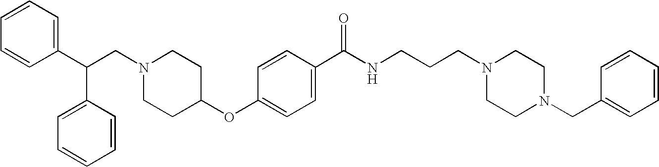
N1(CC(C2=CC=CC=C2)C2=CC=CC=C2)CCC(OC2=CC=C(C(NCCCN3CCN(CC4=CC=CC=C4)CC3)=O)C=C2)CC1
